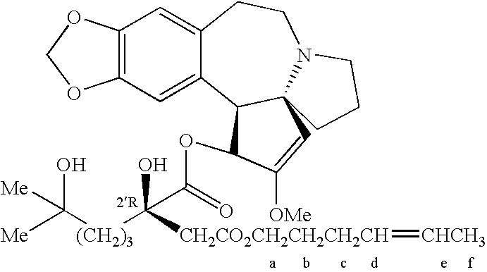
C12=C(C=C3C(=C1)CCN1C4(C3C(OC(=O)C([(CH2)3]C([Me])(O)[Me])(O)[CH2CO2CH2CH2CH2CH]=[CHCH3])C([OMe])=C4)CCC1)OCO2
